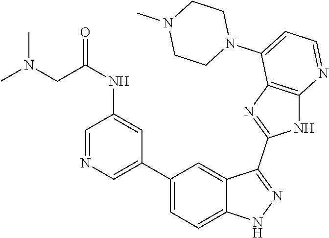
C1(C2=CC=C3C(=C2)C(C2=NC4=C(N2)N=CC=C4N2CCN(C)CC2)=NN3)=CN=CC(NC(=O)CN(C)C)=C1
